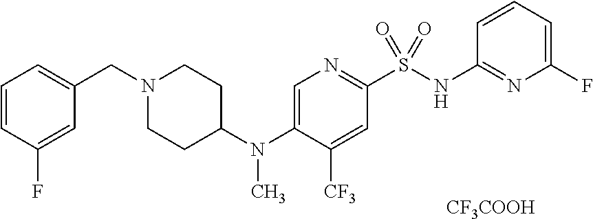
N1(CC2=CC=CC(F)=C2)CCC(N(C2=CN=C(S(NC3=NC(F)=CC=C3)(=O)=O)C=C2[CF3])C)CC1.[CF3COOH]
